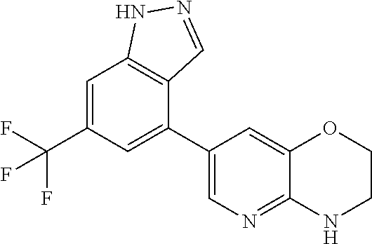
C1=C(C(F)(F)F)C=C(C2=CN=C3C(=C2)OCCN3)C2=C1NN=C2
